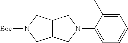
C1(N2CC3C(C2)CN([Boc])C3)=CC=CC=C1C
